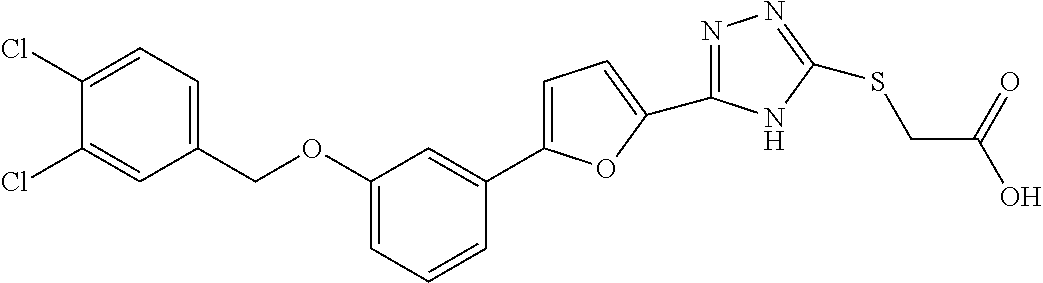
C1=C(C2=CC(OCC3=CC=C(Cl)C(Cl)=C3)=CC=C2)OC(C2=NN=C(SCC(O)=O)N2)=C1
